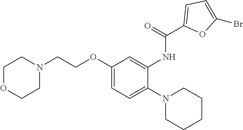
C1=C(OCCN2CCOCC2)C=C(NC(C2=CC=C(Br)O2)=O)C(N2CCCCC2)=C1
